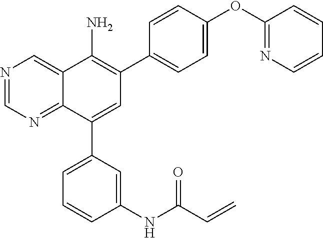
N1=CN=C2C(=C1)C(N)=C(C1=CC=C(OC3=NC=CC=C3)C=C1)C=C2C1=CC=CC(NC(C=C)=O)=C1
